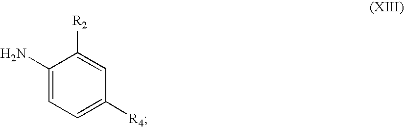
C1(N)=CC=C([R4])C=C1[R2]
